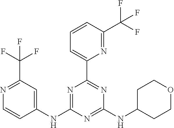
C1=CC(C(F)(F)F)=NC(C2=NC(NC3CCOCC3)=NC(NC3=CC(C(F)(F)F)=NC=C3)=N2)=C1
